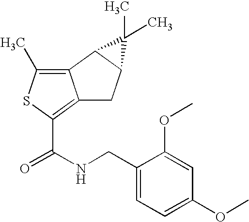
C12=C(C)SC(C(NCC3=CC=C(OC)C=C3OC)=O)=C1CC1C2C1(C)C
